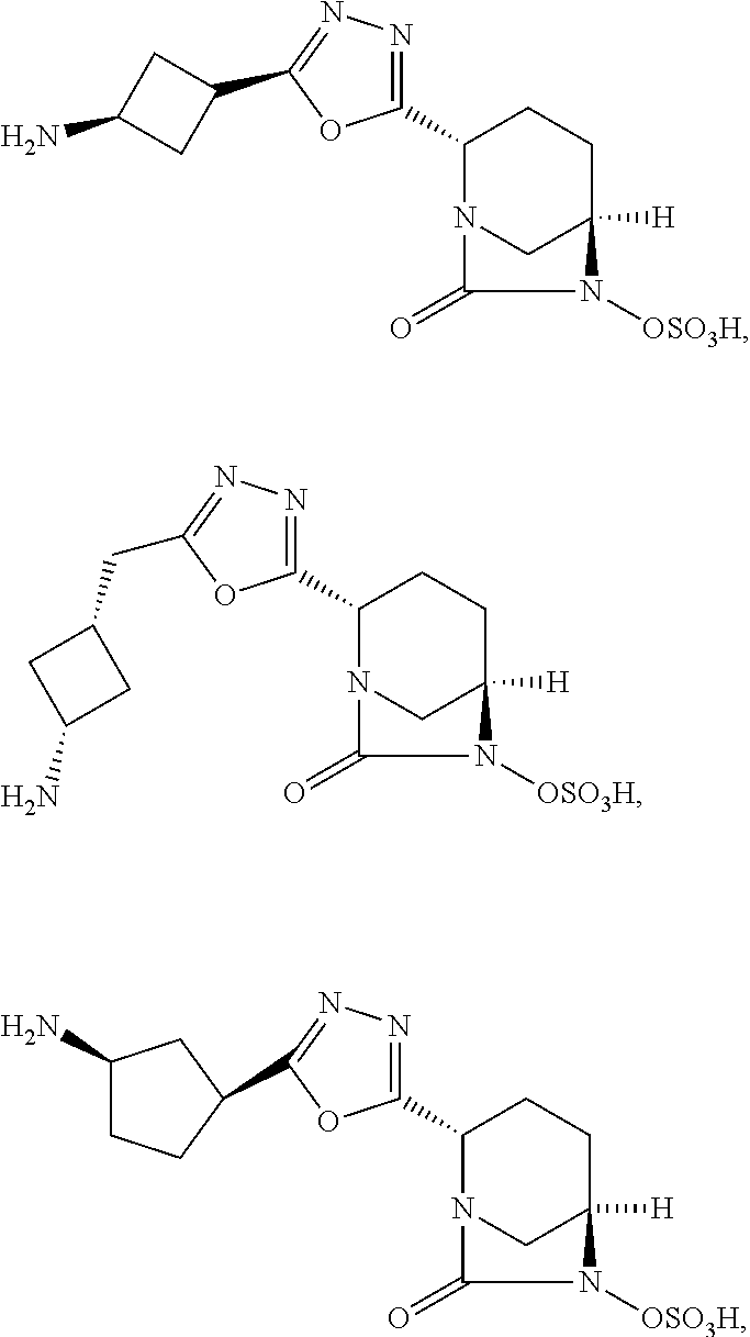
C1(C2=NN=C(C3CC(N)C3)O2)N2CC([H])(CC1)N([OSO3H])C2=O.C1(C2=NN=C(CC3CC(N)C3)O2)N2CC([H])(CC1)N([OSO3H])C2=O.C1(C2=NN=C(C3CCC(N)C3)O2)N2CC([H])(CC1)N([OSO3H])C2=O
